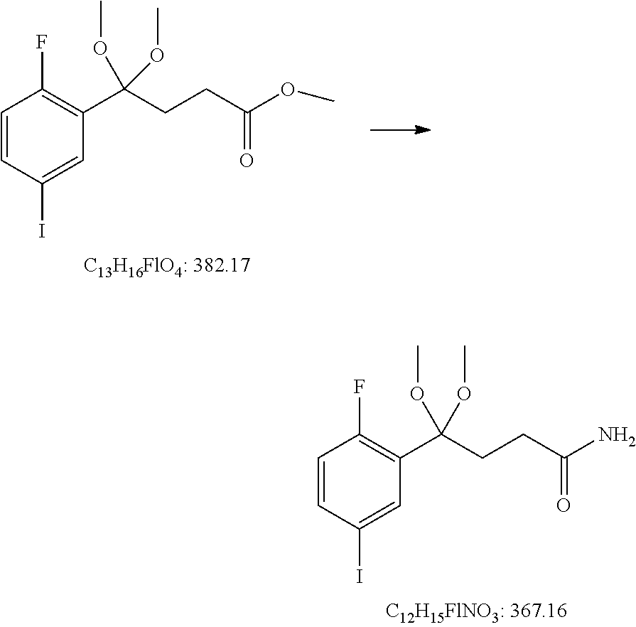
C1=CC(I)=CC(C(CCC(N)=O)(OC)OC)=C1F.C1=CC(I)=CC(C(CCC(OC)=O)(OC)OC)=C1F
